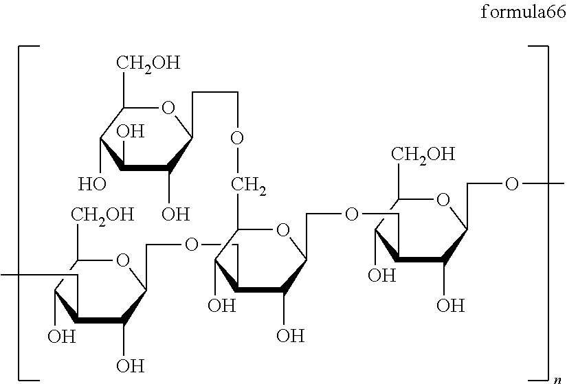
O(CC1C(O)C(COCCC2OC([CH2OH])C(O)C(O)C2O)OC(COCC2C(O)C([CH2OH])OC(COC)C2O)C1O)CC1OC([CH2OH])C(O)C(CC)C1O
